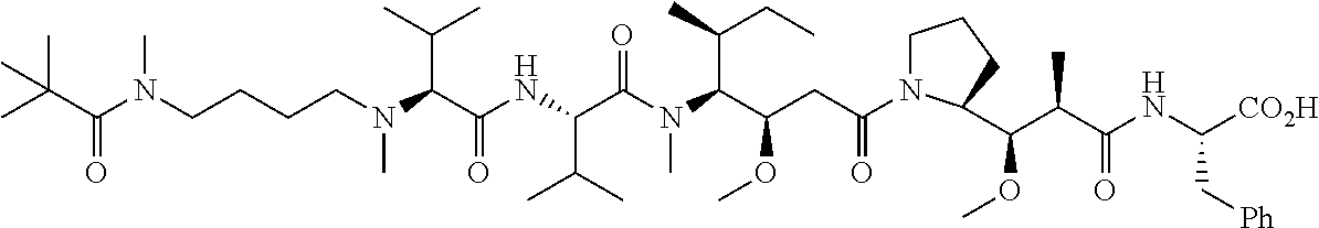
N(C(C(=O)NC(C(C)C)C(=O)N(C)C(C(CC)C)C(CC(=O)N1CCCC1C(OC)C(C)C(=O)NC([CO2H])C[Ph])OC)C(C)C)(CCCCN(C(C(C)(C)C)=O)C)C
